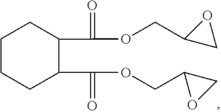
C1CCC(C(=O)OCC2OC2)C(C(=O)OCC2CO2)C1
